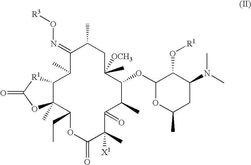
C1(=NO[R3])C(C)C2C(C)(C(CC)OC(=O)C(C)([X1])C(=O)C(C)C(OC3OC(C)CC(N(C)C)C3O[R1])C([OCH3])(C)CC1C)OC(=O)[R1]2
